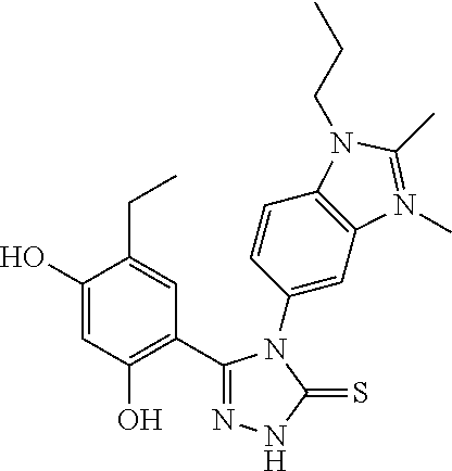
C1(O)=CC(O)=C(C2=NNC(=S)N2C2=CC3=C(C=C2)N(CCC)C(C)=N3C)C=C1CC
